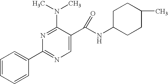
N1=C(N(C)C)C(C(NC2CCC(C)CC2)=O)=CN=C1C1=CC=CC=C1
